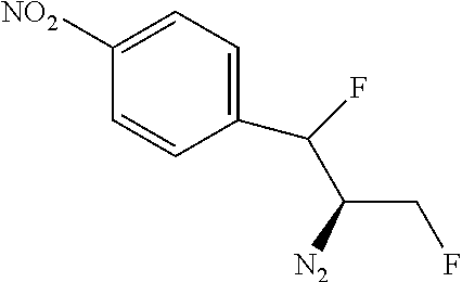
C1([NO2])=CC=C(C(F)C([N2])CF)C=C1
